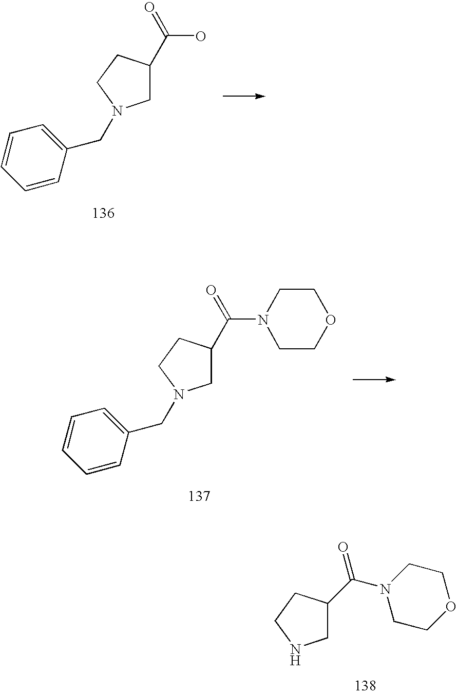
C1C(C(=O)O)CCN1CC1=CC=CC=C1.C1C(C(=O)N2CCOCC2)CCN1CC1=CC=CC=C1.C1C(C(N2CCOCC2)=O)CCN1
